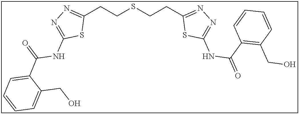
C1(CCSCCC2=NN=C(NC(=O)C3=C(CO)C=CC=C3)S2)=NN=C(NC(C2=CC=CC=C2CO)=O)S1
